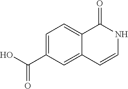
C1=C(C(O)=O)C=C2C(=C1)C(=O)NC=C2
